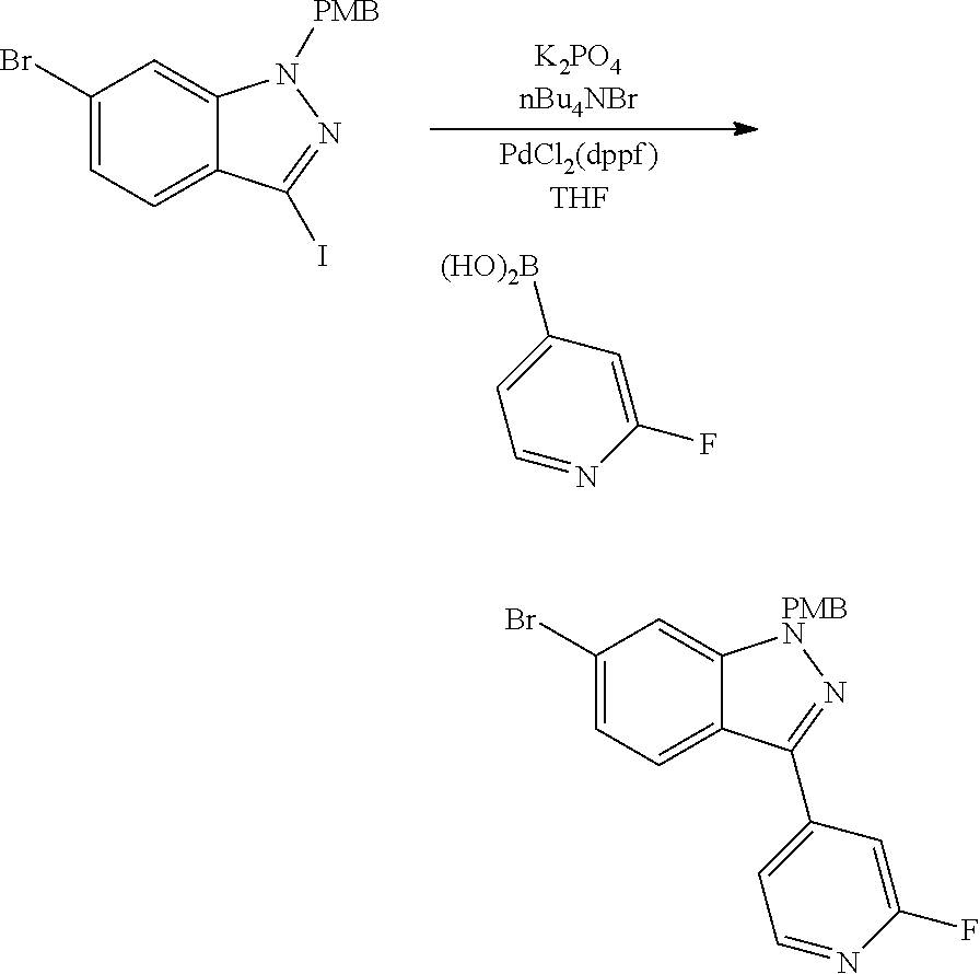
C1(Br)=CC=C2C(=C1)[PMBN]N=C2C1=CC=NC(F)=C1.C1(Br)=CC=C2C(=C1)N([PMB])N=C2I.C1(F)=CC([(HO)2B])=CC=N1
